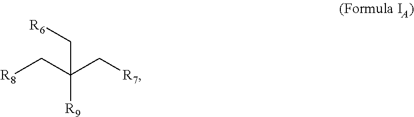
[R8]CC(C[R7])([R9])C[R6]
